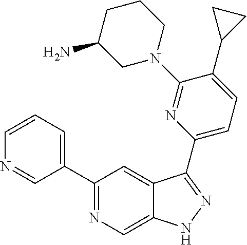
C1(C2=CC=CN=C2)=NC=C2C(=C1)C(C1=CC=C(C3CC3)C(N3CCCC(N)C3)=N1)=NN2
